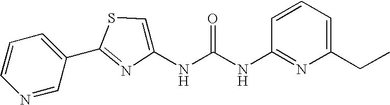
N1=CC(C2=NC(NC(NC3=NC(CC)=CC=C3)=O)=CS2)=CC=C1
